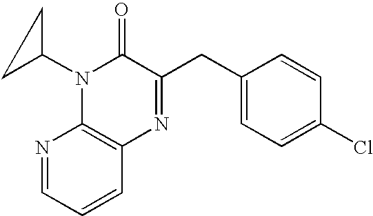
N1=CC=CC2=C1N(C1CC1)C(=O)C(CC1=CC=C(Cl)C=C1)=N2
